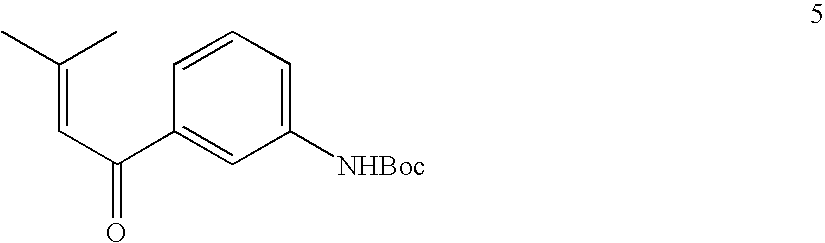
C(C(C1=CC([NHBoc])=CC=C1)=O)=C(C)C
